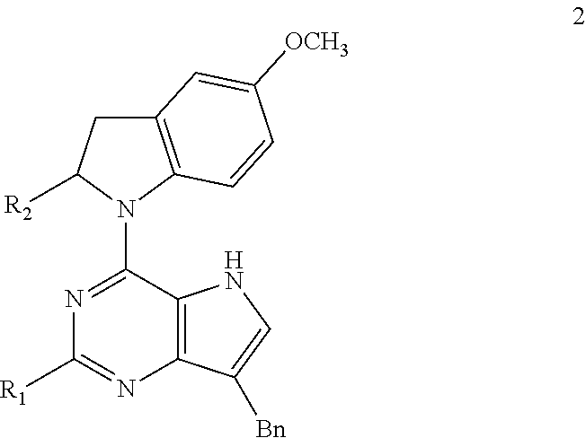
C1(N2C([R2])CC3=C2C=CC([OCH3])=C3)=NC([R1])=NC2=C1NC=C2[Bn]
